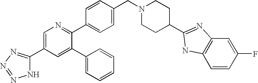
C1=C(C2=NN=NN2)C=C(C2=CC=CC=C2)C(C2=CC=C(CN3CCC(C4=NC5=C(C=CC(F)=C5)N4)CC3)C=C2)=N1
